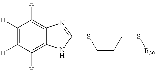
C1([H])=C([H])C([H])=C2C(=C1[H])N=C(SCCCS[R30])N2
